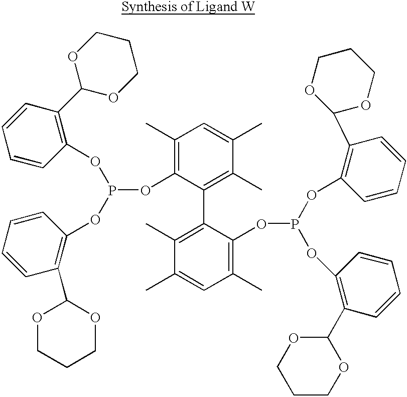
C1(C)=C(OP(OC2=C(C3OCCCO3)C=CC=C2)OC2=C(C3OCCCO3)C=CC=C2)C(C2=C(C)C(C)=CC(C)=C2OP(OC2=C(C3OCCCO3)C=CC=C2)OC2=C(C3OCCCO3)C=CC=C2)=C(C)C(C)=C1
